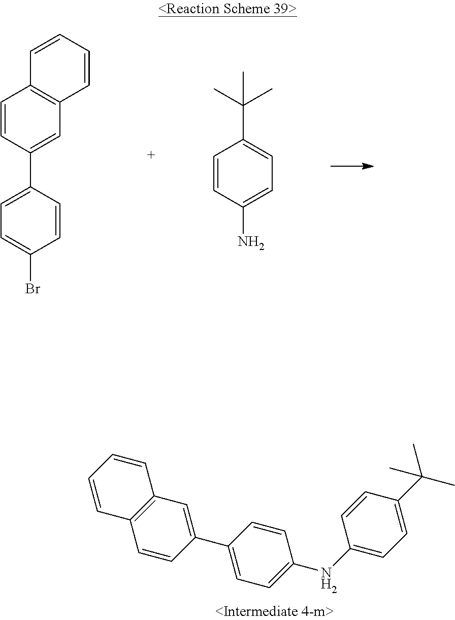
C1=CC2=C(C=C1)C=CC(C1=CC=C(NC3=CC=C(C(C)(C)C)C=C3)C=C1)=C2.C1=CC(C2=CC3=C(C=C2)C=CC=C3)=CC=C1Br.C1=CC(N)=CC=C1C(C)(C)C
